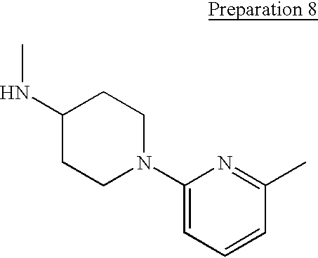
N(C1CCN(C2=CC=CC(C)=N2)CC1)C
